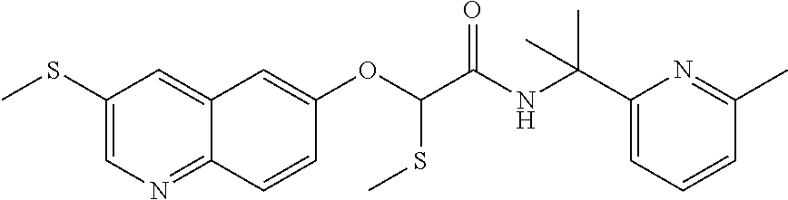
C1(SC)=CN=C2C(=C1)C=C(OC(SC)C(NC(C1=CC=CC(C)=N1)(C)C)=O)C=C2
